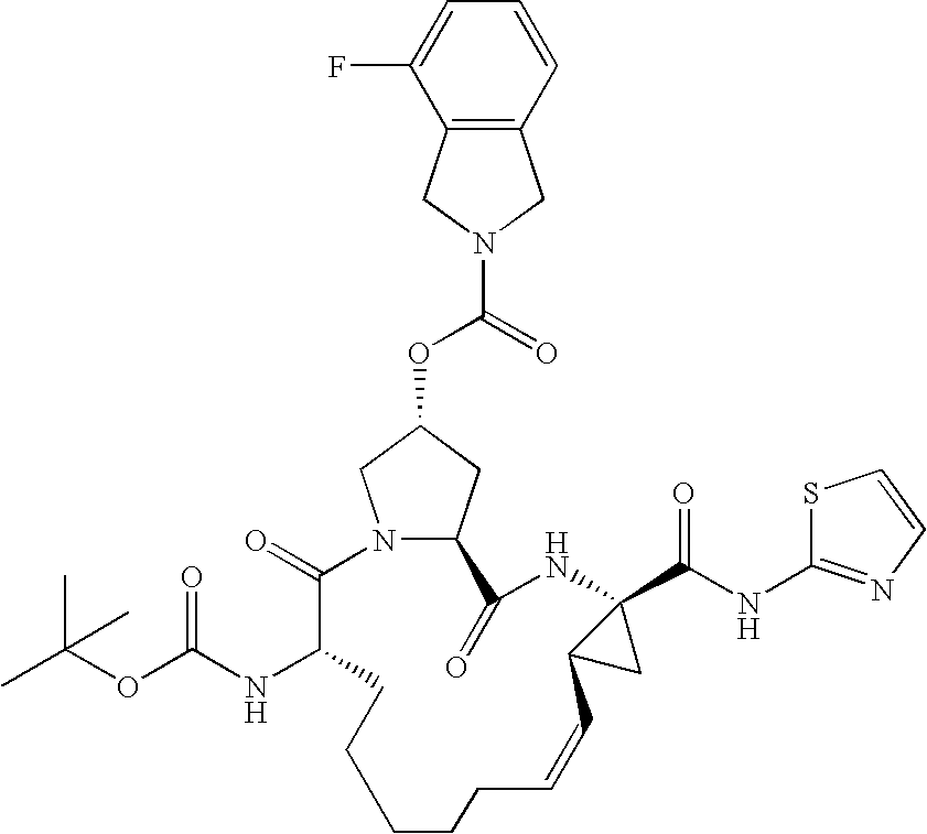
N12C(CC(OC(=O)N3CC4=C(C3)C(F)=CC=C4)C1)C(=O)NC1(C(NC3=NC=CS3)=O)C(C1)C=CCCCCCC(NC(OC(C)(C)C)=O)C2=O
